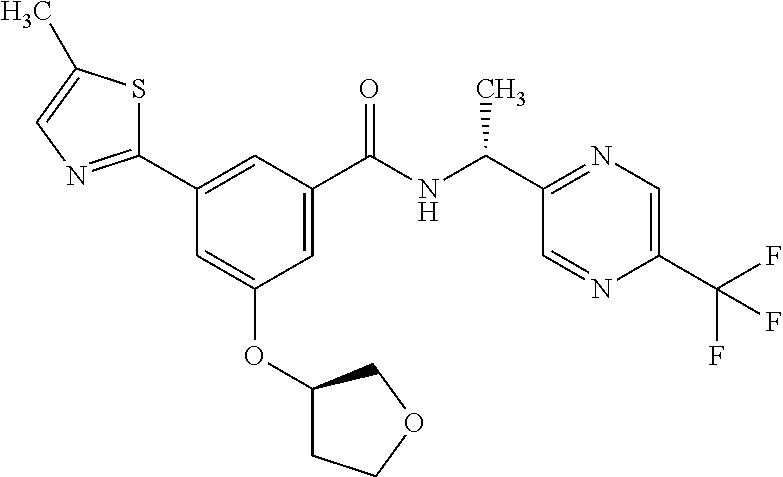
C1(C2=NC=C(C)S2)=CC(C(NC(C2=NC=C(C(F)(F)F)N=C2)C)=O)=CC(OC2CCOC2)=C1
